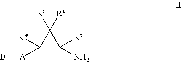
C1([Rw])([A]B)C([Rz])(N)C1([Rx])[Ry]
